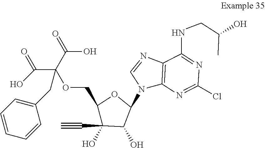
C(C(C(=O)O)(OCC1C(O)(C#C)C(O)C(N2C3=C(N=C2)C(NCC(C)O)=NC(Cl)=N3)O1)CC1=CC=CC=C1)(O)=O
